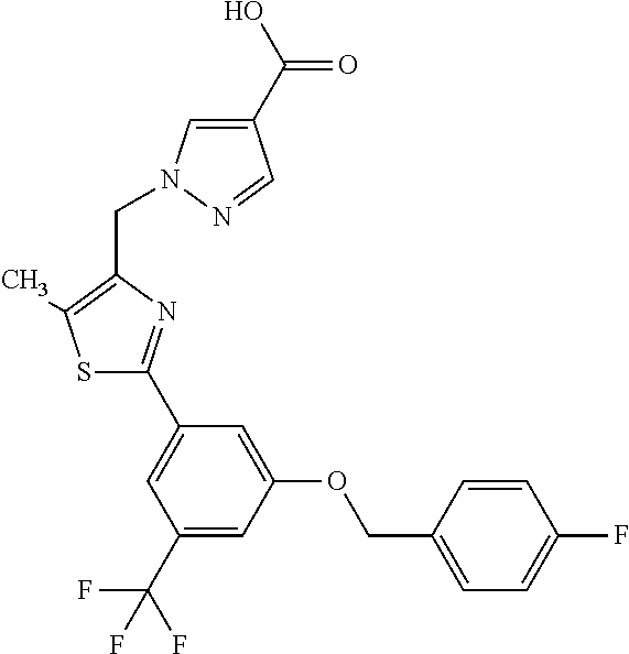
C1(C(O)=O)=CN(CC2=C(C)SC(C3=CC(C(F)(F)F)=CC(OCC4=CC=C(F)C=C4)=C3)=N2)N=C1
